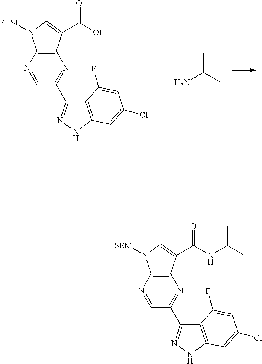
C12=C(N=CC(C3=NNC4=C3C(F)=CC(Cl)=C4)=N1)N([SEM])C=C2C(O)=O.CC(C)N.C12=C(N=CC(C3=NNC4=C3C(F)=CC(Cl)=C4)=N1)N([SEM])C=C2C(=O)NC(C)C
